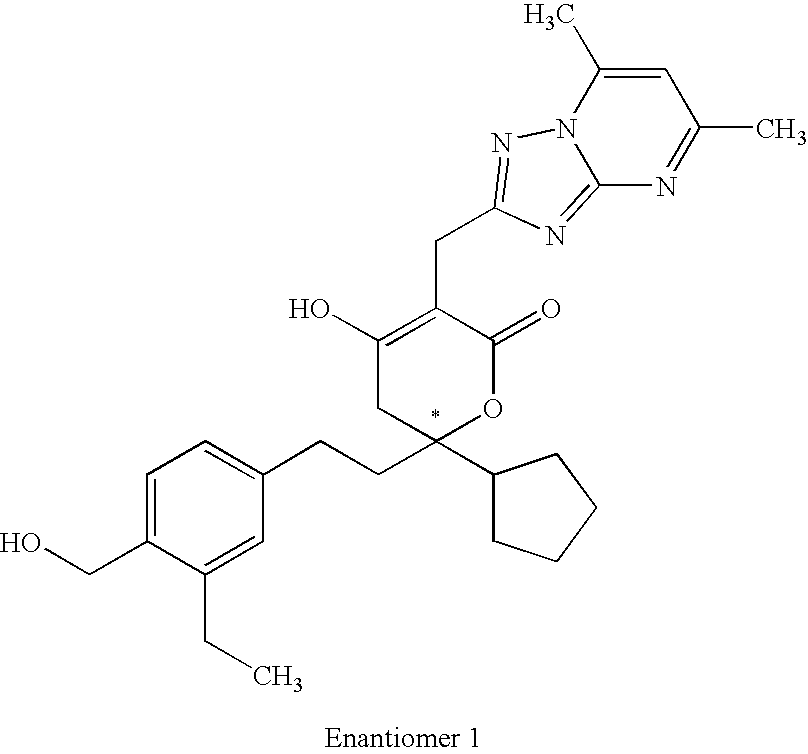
OCC1=CC=C(CCC2(C3CCCC3)OC(=O)C(CC3=NN4C(=N3)N=C(C)C=C4C)=C(O)C2)C=C1CC
